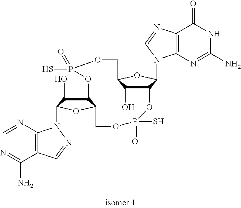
C12C(O)C(OC1N1C3=C(C(=O)NC(N)=N3)N=C1)COP(S)(=O)OC1C(O)C(N3C4=C(C(N)=NC=N4)C=N3)OC1COP(=O)(S)O2
